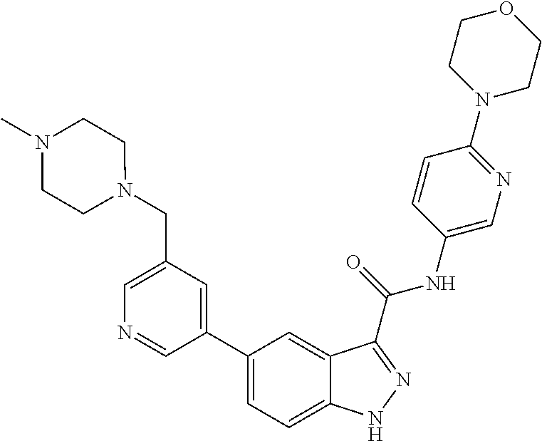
C1(CN2CCN(C)CC2)=CN=CC(C2=CC=C3C(=C2)C(C(NC2=CN=C(N4CCOCC4)C=C2)=O)=NN3)=C1
